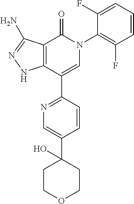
C12=C(C(C3=NC=C(C4(O)CCOCC4)C=C3)=CN(C3=C(F)C=CC=C3F)C1=O)NN=C2N
